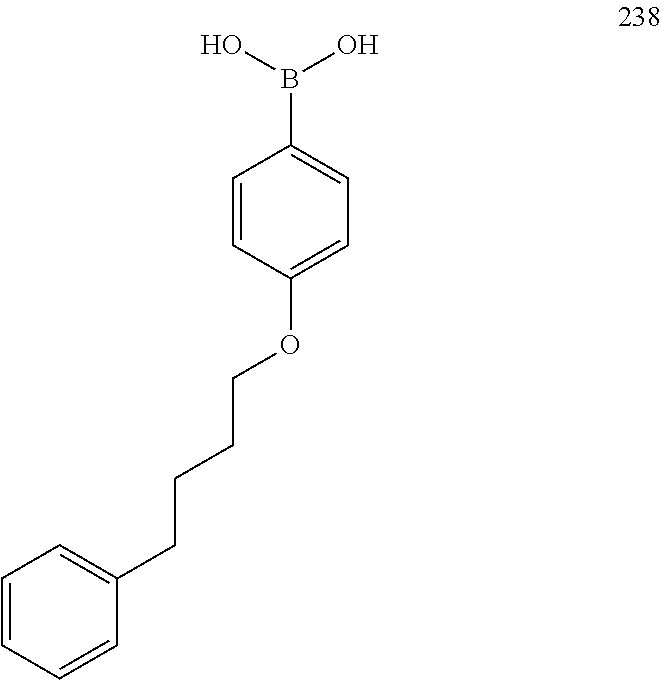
C(CCOC1=CC=C(B(O)O)C=C1)CC1=CC=CC=C1
